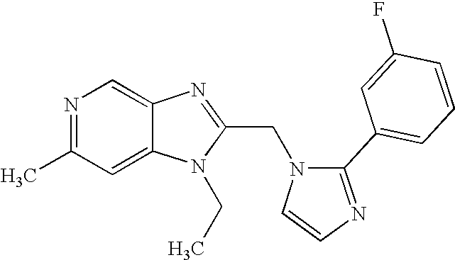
N1=C(C)C=C2C(=C1)N=C(CN1C(C3=CC=CC(F)=C3)=NC=C1)N2CC
